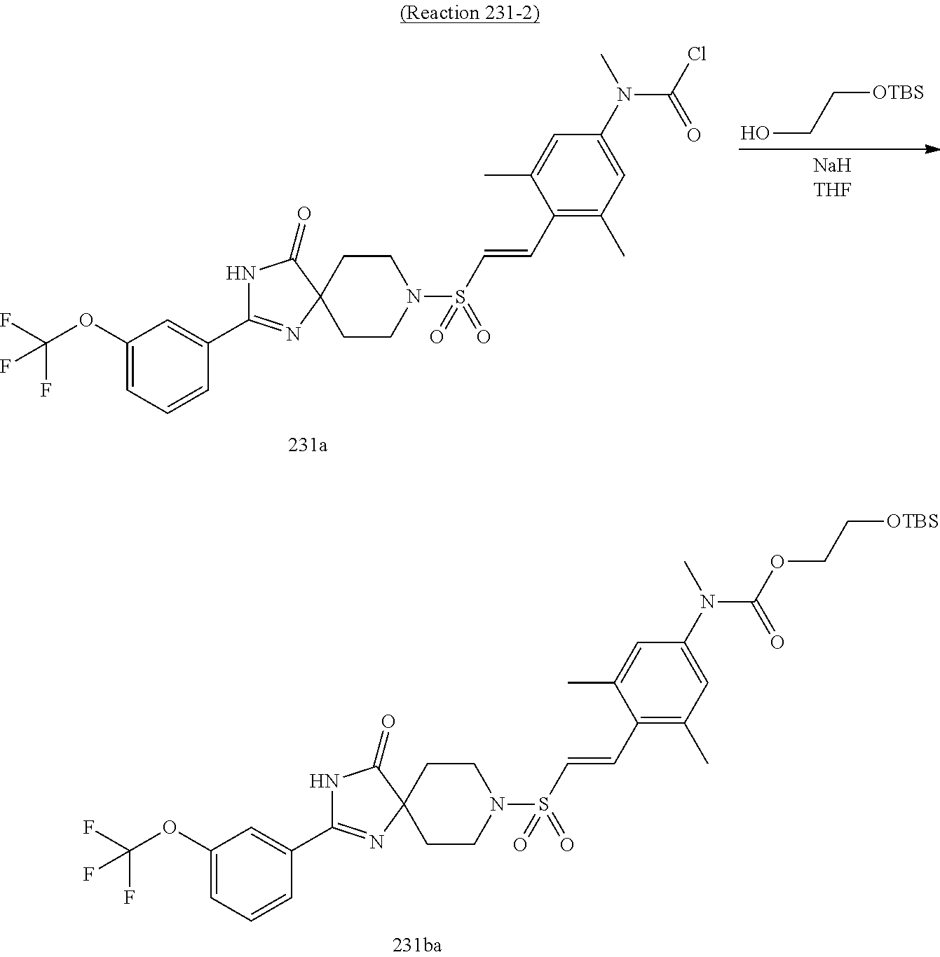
C1(OC(F)(F)F)=CC=CC(C2=NC3(C(=O)N2)CCN(S(C=CC2=C(C)C=C(N(C)C(Cl)=O)C=C2C)(=O)=O)CC3)=C1.OCC[OTBS].C1(OC(F)(F)F)=CC=CC(C2=NC3(C(=O)N2)CCN(S(C=CC2=C(C)C=C(N(C)C(OCC[OTBS])=O)C=C2C)(=O)=O)CC3)=C1
